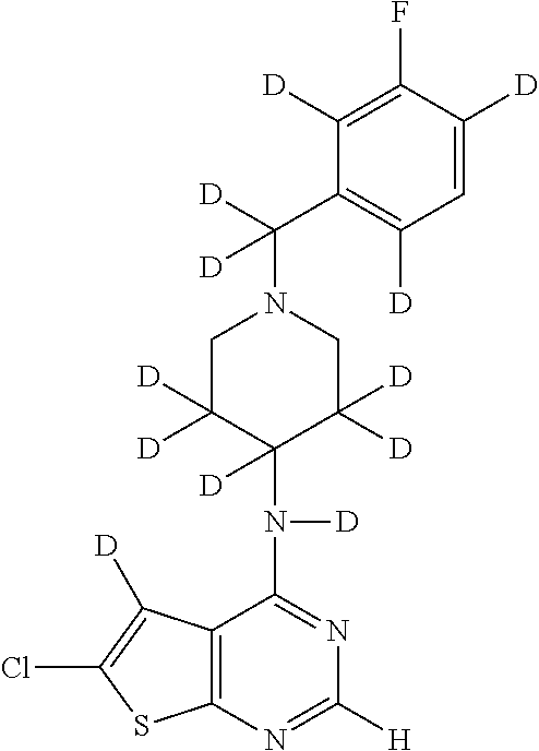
C12=C(N=C([H])N=C1N([D])C1([D])C([D])([D])CN(C([D])(C3=C([D])C=C([D])C(F)=C3[D])[D])CC1([D])[D])SC(Cl)=C2[D]
